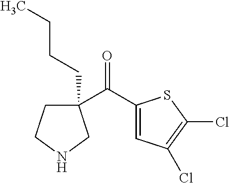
C1(C(C2=CC(Cl)=C(Cl)S2)=O)(CCCC)CCNC1
